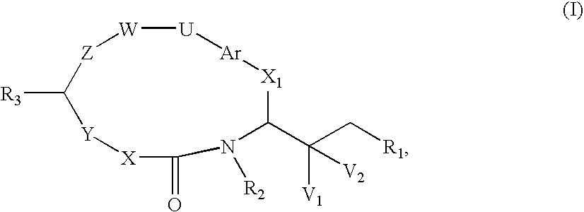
C1(C(C[R1])([V1])[V2])[X1][Ar][U][W][Z]C([R3])[Y][X]C(=O)N1[R2]
